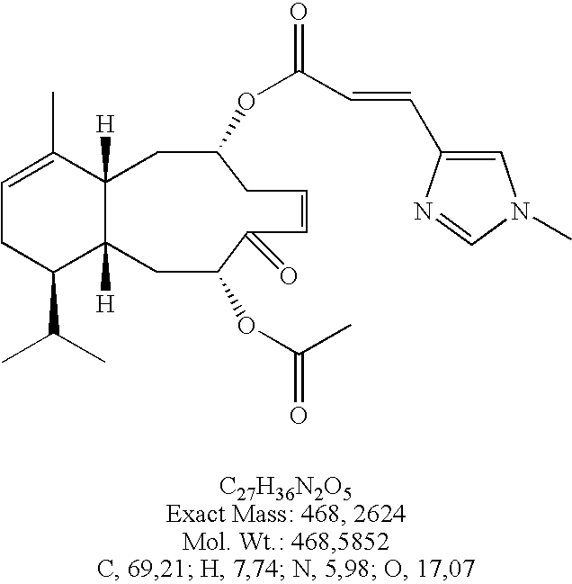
C1=C(C)C2([H])C([H])(C(C(C)C)C1)CC(OC(=O)C)C(=O)C=CCC(OC(=O)C=CC1=CN(C)C=N1)C2
